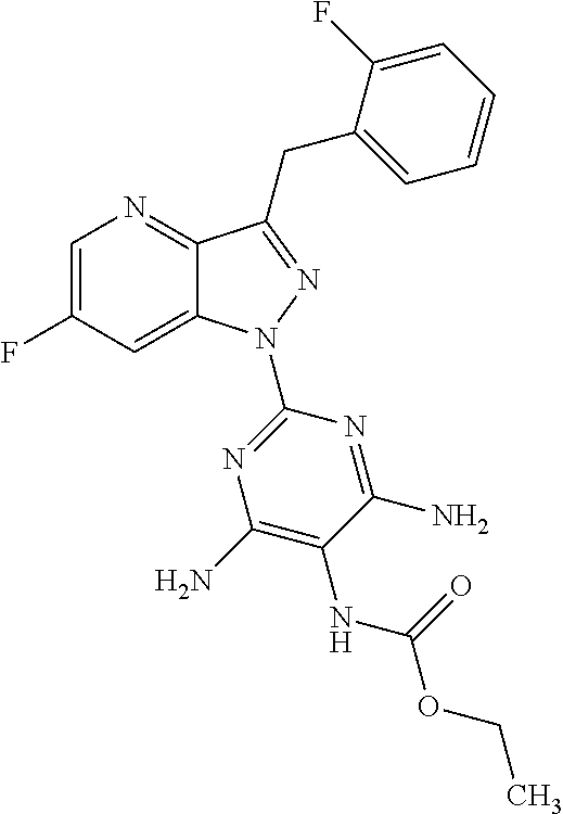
C1=C(F)C=C2C(=N1)C(CC1=CC=CC=C1F)=NN2C1=NC(N)=C(NC(OCC)=O)C(N)=N1
